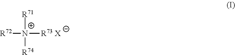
[R71][N+]([R74])([R73 X])[R72]
